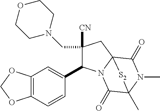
C1(CN2CCOCC2)([CN])C(C2=CC3=C(C=C2)OCO3)N2C3(C1)C(=O)N(C)C(C)(C2=O)[S2]3
